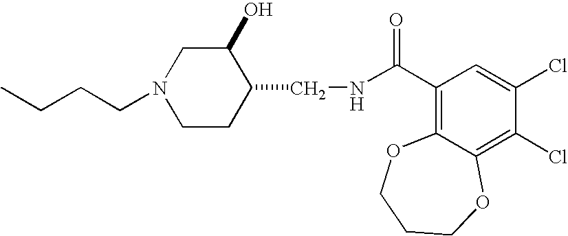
C(N1CCC(CNC(C2=C3C(=C(Cl)C(Cl)=C2)OCCCO3)=O)C(O)C1)CCC
